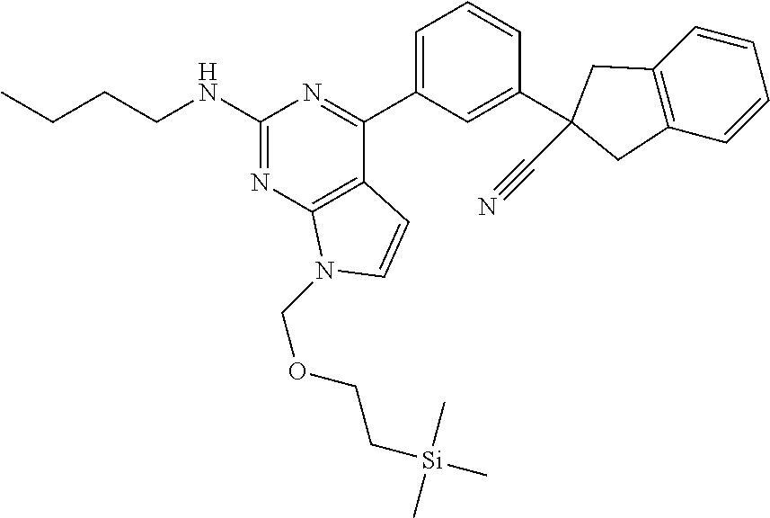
C1=C(C2=NC(NCCCC)=NC3=C2C=CN3COCC[Si](C)(C)C)C=C(C2(C#N)CC3=C(C=CC=C3)C2)C=C1
